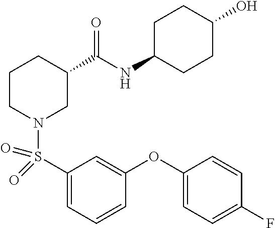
C1(S(N2CC(C(NC3CCC(O)CC3)=O)CCC2)(=O)=O)=CC=CC(OC2=CC=C(F)C=C2)=C1
